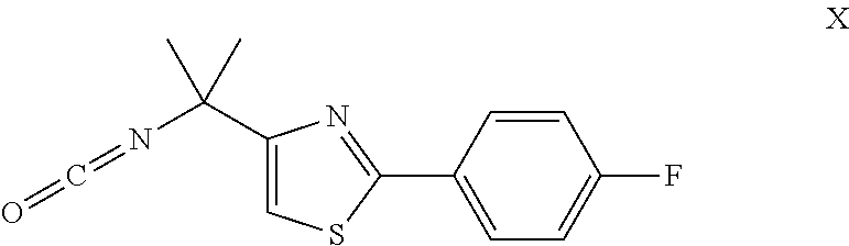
N(C(C1=CSC(C2=CC=C(F)C=C2)=N1)(C)C)=C=O
